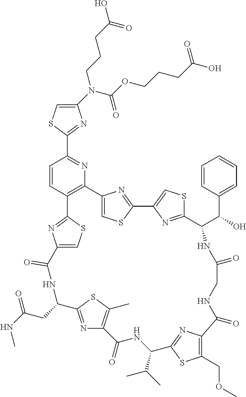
C1(N(C(OCCCC(=O)O)=O)CCCC(O)=O)=CSC(C2=NC3=C(C=C2)C2=NC(=CS2)C(=O)NC(CC(=O)NC)C2=NC(=C(C)S2)C(=O)NC(C(C)C)C2=NC(=C(COC)S2)C(=O)NCC(=O)NC(C(C2=CC=CC=C2)O)C2=NC(=CS2)C2=NC3=CS2)=N1
